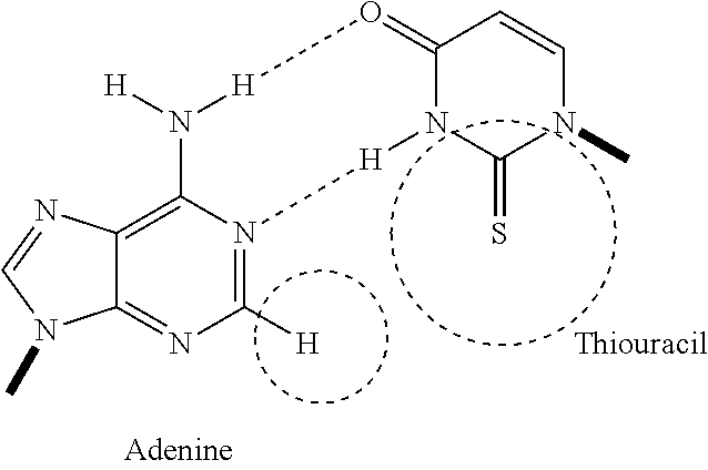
C12=C3N([H])[H]O=C4N(C(=S)N(C)C=C4)[H]N3=C([H])N=C1N(C)C=N2
